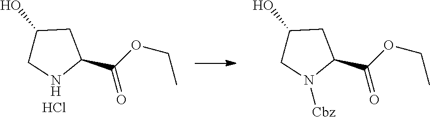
C1(C(OCC)=O)CC(O)CN1.Cl.C1(C(OCC)=O)CC(O)CN1[Cbz]
